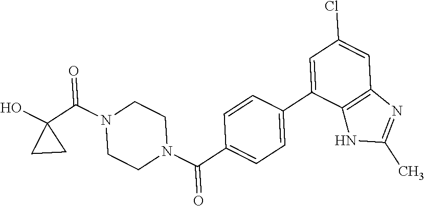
OC1(C(N2CCN(C(=O)C3=CC=C(C4=CC(Cl)=CC5=C4NC(C)=N5)C=C3)CC2)=O)CC1
